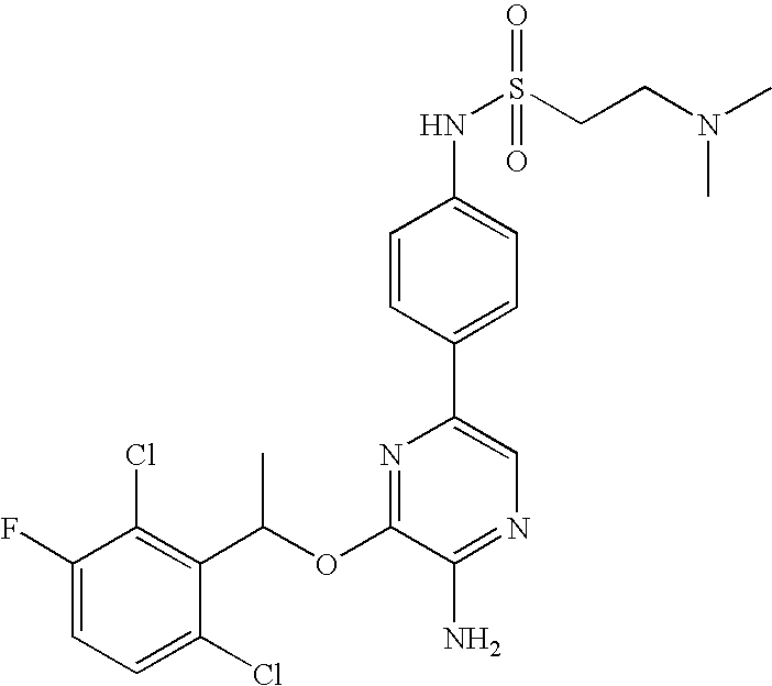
C1=C(F)C(Cl)=C(C(OC2=NC(C3=CC=C(NS(CCN(C)C)(=O)=O)C=C3)=CN=C2N)C)C(Cl)=C1
